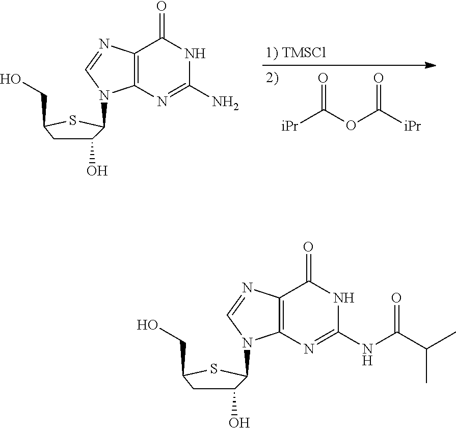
[iPr]C(OC([iPr])=O)=O.C12=C(N=C(N)NC1=O)N(C1C(O)CC(CO)S1)C=N2.C12=C(N=C(NC(C(C)C)=O)NC1=O)N(C1C(O)CC(CO)S1)C=N2
